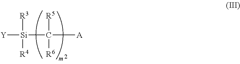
[Y][Si](C([A])([R5])[R6])([R3])[R4]
